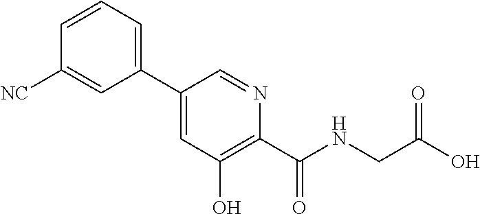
C1(C2=CC=CC([NC])=C2)=CC(O)=C(C(NCC(O)=O)=O)N=C1
